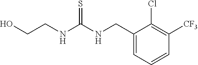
C1(CNC(NCCO)=S)=CC=CC([CF3])=C1Cl
